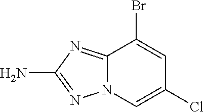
C12=NC(N)=NN1C=C(Cl)C=C2Br
